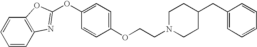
C1=CC2=C(C=C1)OC(OC1=CC=C(OCCN3CCC(CC4=CC=CC=C4)CC3)C=C1)=N2
